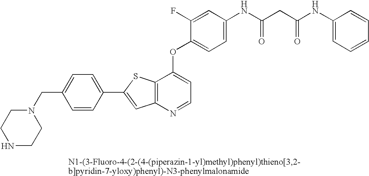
C12=C(N=CC=C1OC1=CC=C(NC(=O)CC(NC3=CC=CC=C3)=O)C=C1F)C=C(C1=CC=C(CN3CCNCC3)C=C1)S2
